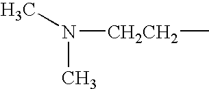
[CH2CH2](C)N(C)C
